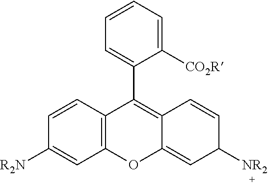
C1([R2N])=CC2=C(C=C1)C(C1=CC=CC=C1[CO2R])=C1C(=CC([NR2])C=C1)O2
